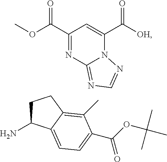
C1(C(OC)=O)=NC2=NC=NN2C(C([OH])=O)=C1.C1C(N)C2=CC=C(C(OC(C)(C)C)=O)C(C)=C2C1
